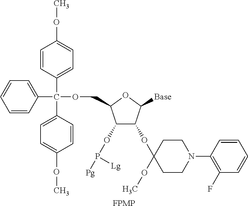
C1=CC(C(C2=CC=C(OC)C=C2)(OCC2C(OP([Pg])[Lg])C(OC3(OC)CCN(C4=C(F)C=CC=C4)CC3)C([Base])O2)C2=CC=CC=C2)=CC=C1OC.[FPMP]
